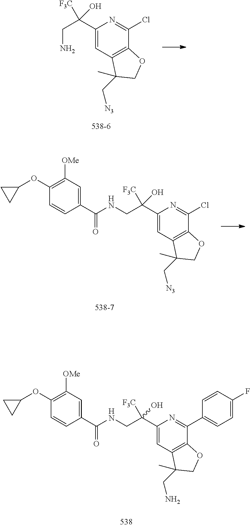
C1(C(CN)([F3C])O)=CC2=C(C(Cl)=N1)OCC2(C)C[N3].C1(C(CNC(C2=CC([OMe])=C(OC3CC3)C=C2)=O)([F3C])O)=CC2=C(C(Cl)=N1)OCC2(C)C[N3].C1(C(CNC(C2=CC([OMe])=C(OC3CC3)C=C2)=O)([F3C])O)=CC2=C(C(C3=CC=C(F)C=C3)=N1)OCC2(C)CN
